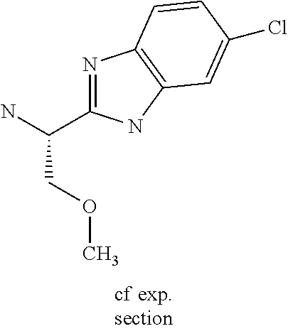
N1=C(C(N)COC)NC2=C1C=CC(Cl)=C2
